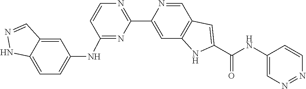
N1=CC2=C(C=C1C1=NC=CC(NC3=CC=C4NN=CC4=C3)=N1)NC(C(=O)NC1=CN=NC=C1)=C2
